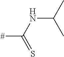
C([#])(=S)NC(C)C
